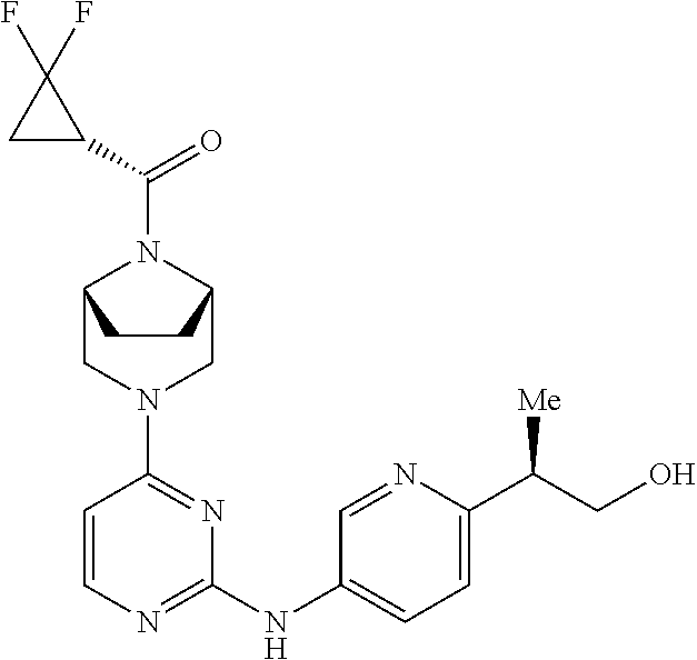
C1=CN=C(NC2=CC=C(C(CO)[Me])N=C2)N=C1N1CC2N(C(C3C(F)(F)C3)=O)C(C1)CC2
